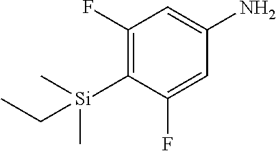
C1(F)=C([Si](C)(CC)C)C(F)=CC(N)=C1
